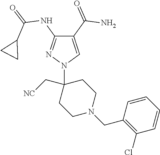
C1(C(=O)N)=CN(C2(C[NC])CCN(CC3=C(Cl)C=CC=C3)CC2)N=C1NC(=O)C1CC1
